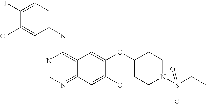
C1=C(Cl)C(F)=CC=C1NC1=C2C(=NC=N1)C=C(OC)C(OC1CCN(S(CC)(=O)=O)CC1)=C2
